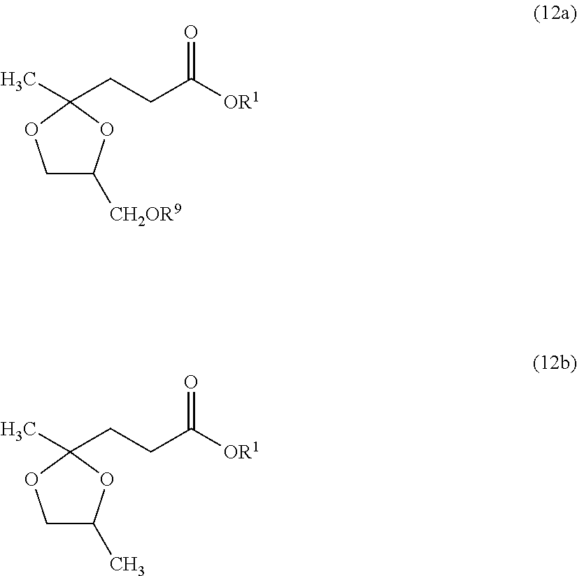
C1C([CH2OR9])OC(CCC([OR1])=O)(C)O1.C1C(C)OC(CCC([OR1])=O)(C)O1
